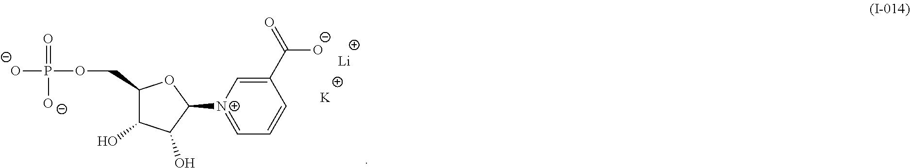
O=P([O-])([O-])OCC1C(O)C(O)C([N+]2=CC=CC(C(=O)[O-])=C2)O1.[Li].[K]
